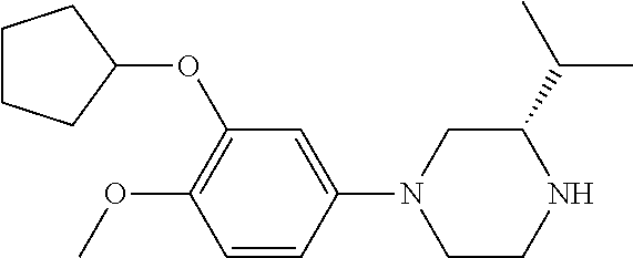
C1CCC(OC2=C(OC)C=CC(N3CCNC(C(C)C)C3)=C2)C1
